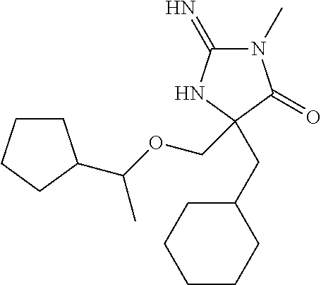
N1(C)C(=N)NC(CC2CCCCC2)(COC(C)C2CCCC2)C1=O
